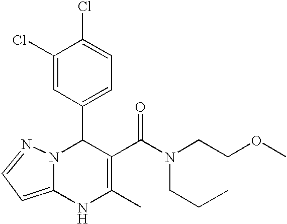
C1(Cl)=CC(C2N3C(=CC=N3)NC(C)=C2C(=O)N(CCC)CCOC)=CC=C1Cl
